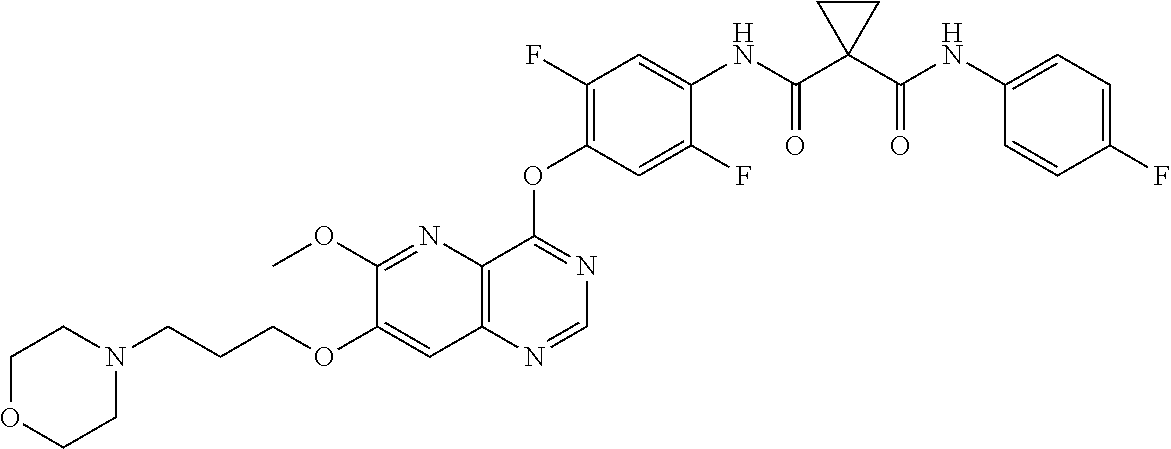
C12=C(N=CN=C1OC1=C(F)C=C(NC(C3(C(NC4=CC=C(F)C=C4)=O)CC3)=O)C(F)=C1)C=C(OCCCN1CCOCC1)C(OC)=N2
